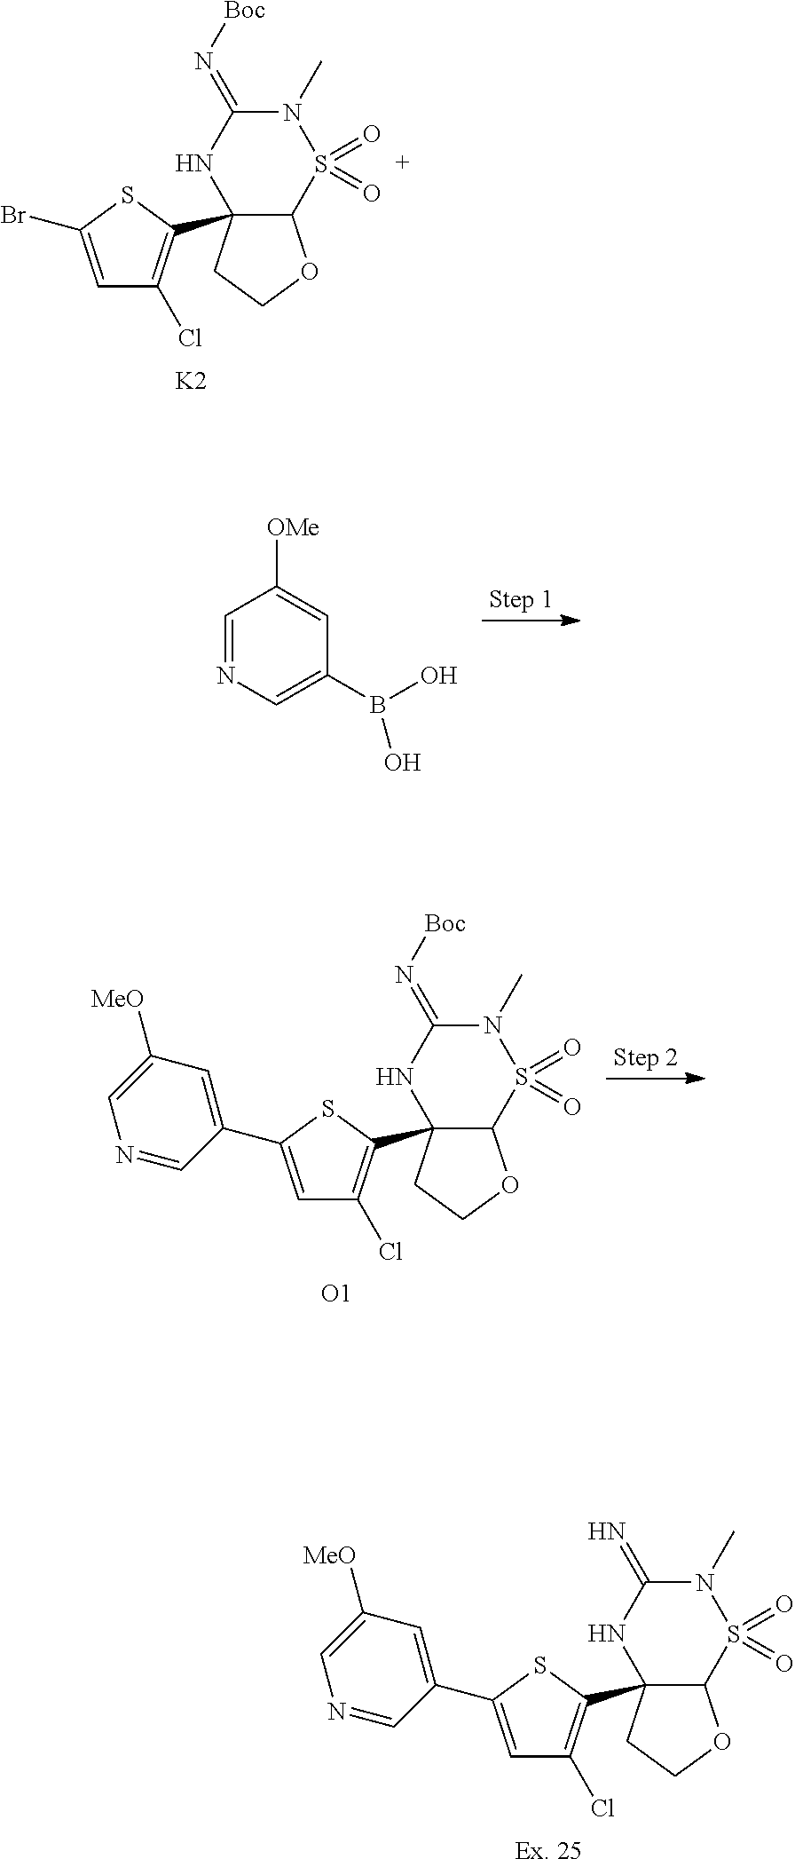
C12(C3=C(Cl)C=C(C4=CC([MeO])=CN=C4)S3)C(S(=O)(=O)N(C)C(=N)N1)OCC2.[Ex. 25].C1=NC=C(B(O)O)C=C1[OMe].C12(C3=C(Cl)C=C(C4=CC([MeO])=CN=C4)S3)C(S(=O)(=O)N(C)C(=N[Boc])N1)OCC2.[O1].C12(C3=C(Cl)C=C(Br)S3)C(S(=O)(=O)N(C)C(=N[Boc])N1)OCC2.[K2]
